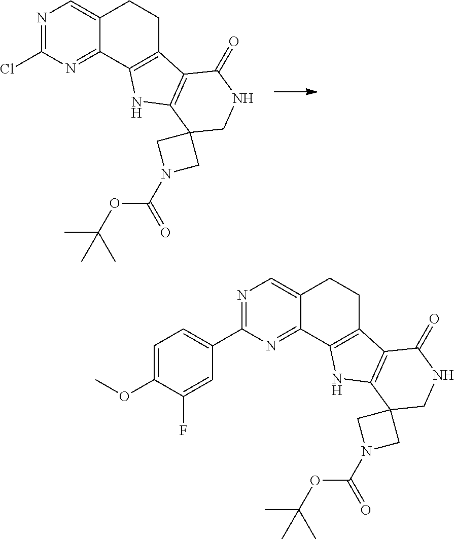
C12=CN=C(Cl)N=C1C1=C(CC2)C2=C(N1)C1(CNC2=O)CN(C(OC(C)(C)C)=O)C1.C12=CN=C(C3=CC=C(OC)C(F)=C3)N=C1C1=C(CC2)C2=C(N1)C1(CNC2=O)CN(C(OC(C)(C)C)=O)C1
